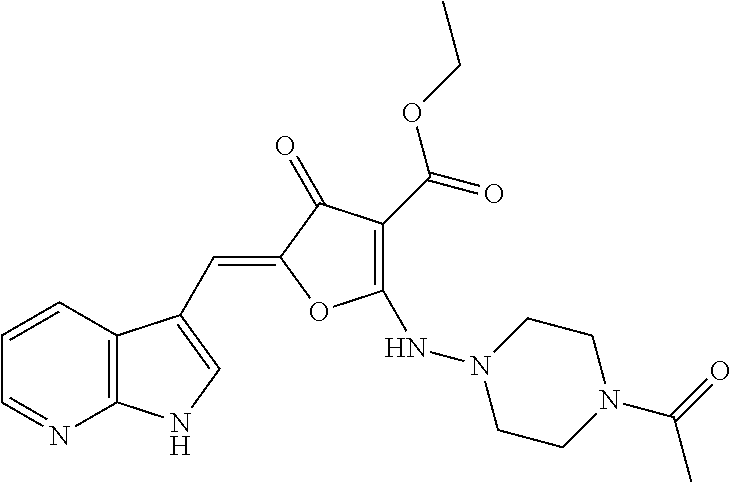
C1=CC2=C(N=C1)NC=C2C=C1C(=O)C(C(OCC)=O)=C(NN2CCN(C(=O)C)CC2)O1
